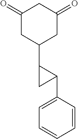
C1(=O)CC(C2C(C3=CC=CC=C3)C2)CC(=O)C1
